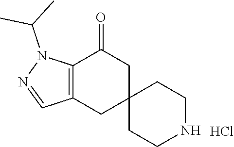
N1(C(C)C)N=CC2=C1C(=O)CC1(C2)CCNCC1.Cl
